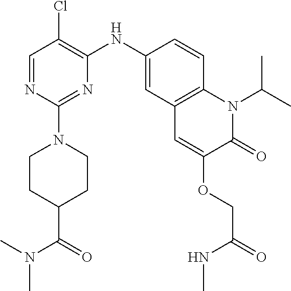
C1=NC(N2CCC(C(=O)N(C)C)CC2)=NC(NC2=CC3=C(C=C2)N(C(C)C)C(=O)C(OCC(=O)NC)=C3)=C1Cl
